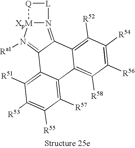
C1([R57])=C2C(=C([R51])C([R53])=C1[R55])C1=N([Ra1])[XpM]3N(=C1C1=C([R52])C([R54])=C([R56])C([R58])=C21)[L][Q]3
